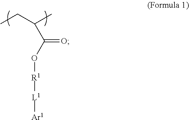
CCC(C)C(O[R1][L1][Ar1])=O
